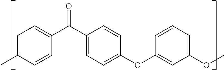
C1=C(C)C=CC(C(C2=CC=C(OC3=CC(OC)=CC=C3)C=C2)=O)=C1
